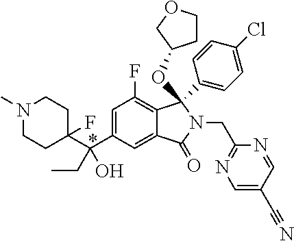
C1(C(C2=CC(F)=C3C(=C2)C(=O)N(CC2=NC=C(C#N)C=N2)C3(OC2CCOC2)C2=CC=C(Cl)C=C2)(CC)O)(F)CCN(C)CC1
